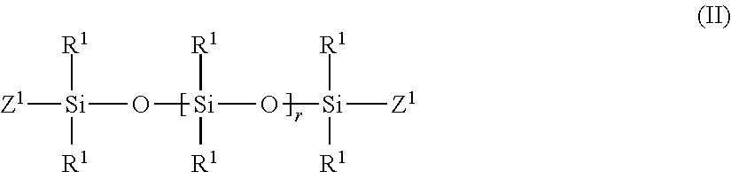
[Z1][Si](O[Si](O[Si]([Z1])([R1])[R1])([R1])[R1])([R1])[R1]
